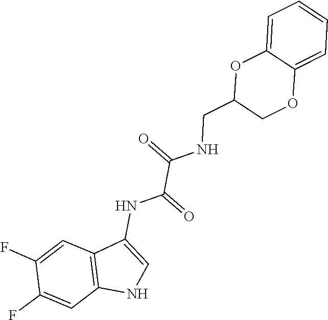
C(C(NC1=CNC2=C1C=C(F)C(F)=C2)=O)(=O)NCC1COC2=CC=CC=C2O1
